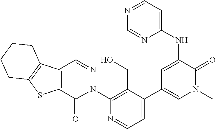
C1(N2N=CC3=C(C2=O)SC2=C3CCCC2)=C(CO)C(C2=CN(C)C(=O)C(NC3=CC=NC=N3)=C2)=CC=N1
